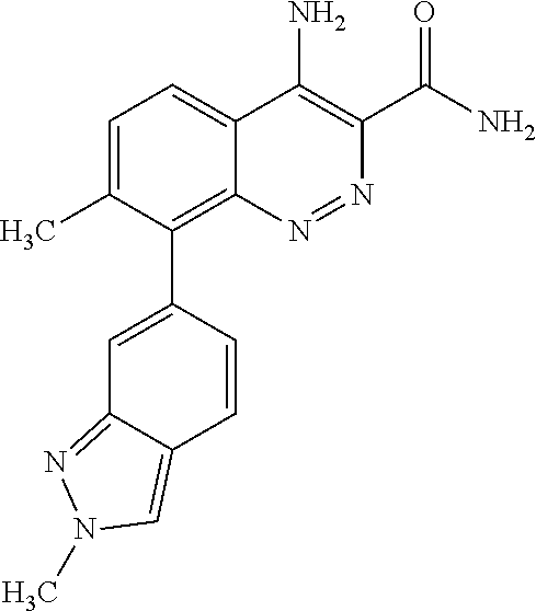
C1=C(C)C(C2=CC3=NN(C)C=C3C=C2)=C2C(=C1)C(N)=C(C(N)=O)N=N2
